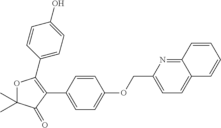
O1C(C)(C)C(=O)C(C2=CC=C(OCC3=CC=C4C(=N3)C=CC=C4)C=C2)=C1C1=CC=C(O)C=C1
